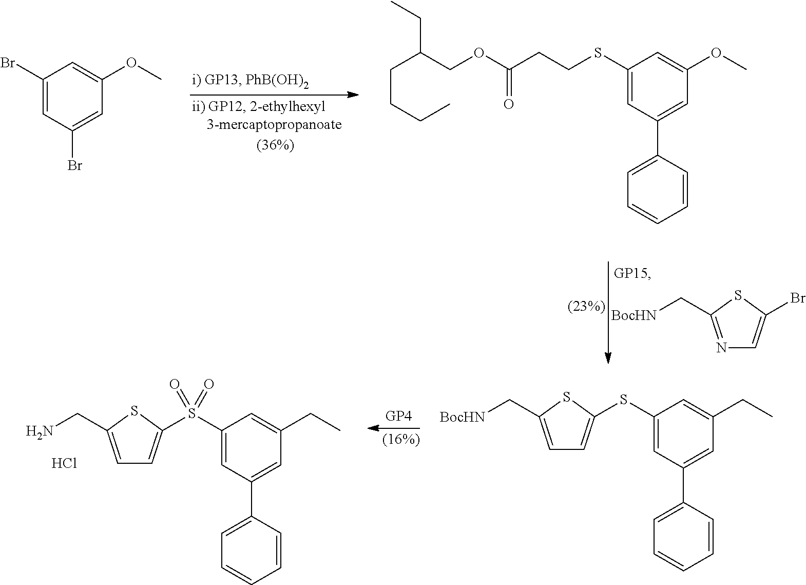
N1=C(C[BocHN])SC(Br)=C1.C1(Br)=CC(Br)=CC(OC)=C1.C1(SCCC(=O)OCC(CCCC)CC)=CC(C2=CC=CC=C2)=CC(OC)=C1.S(C1=CC(C2=CC=CC=C2)=CC(CC)=C1)(C1=CC=C(CN)S1)(=O)=O.Cl.S(C1=CC(C2=CC=CC=C2)=CC(CC)=C1)C1=CC=C(C[BocHN])S1
